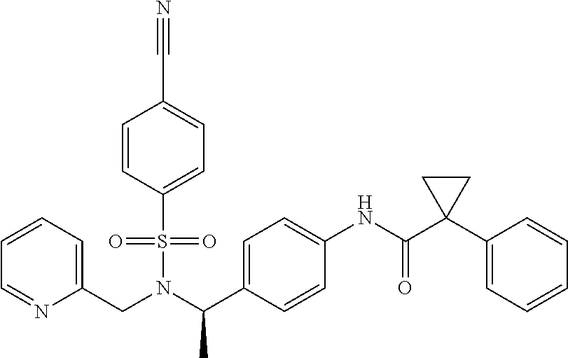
C1=CC=C(CN(S(=O)(=O)C2=CC=C(C#N)C=C2)C(C)C2=CC=C(NC(=O)C3(C4=CC=CC=C4)CC3)C=C2)N=C1
